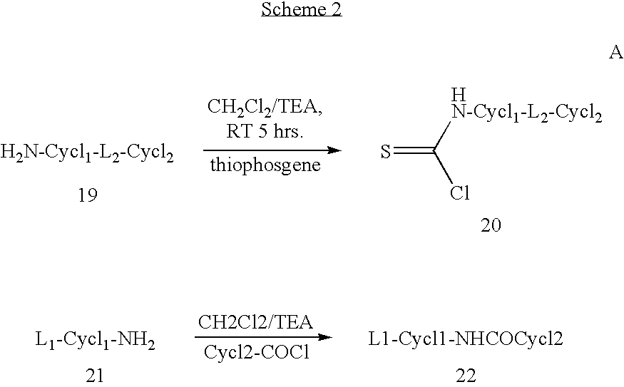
S=C([HN-Cycl1-L2-Cycl2])Cl
